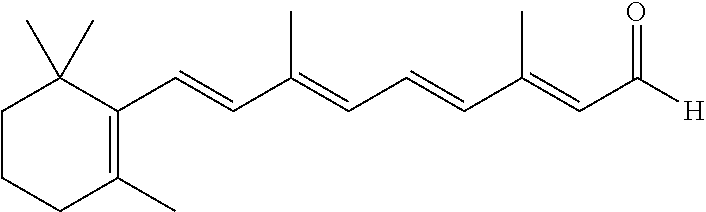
C1CCC(C)=C(C=CC(=CC=CC(=CC([H])=O)C)C)C1(C)C
